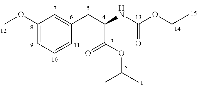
C1(OC)=CC=CC(CC(NC(OC(C)(C)C)=O)C(OC(C)C)=O)=C1
